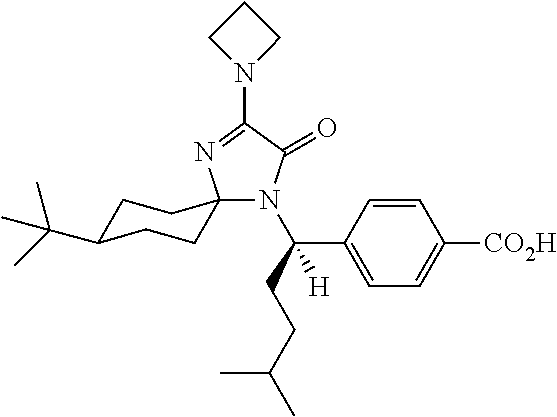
N1(C2=NC3(N(C(CCC(C)C)(C4=CC=C([CO2H])C=C4)[H])C2=O)CCC(C(C)(C)C)CC3)CCC1
